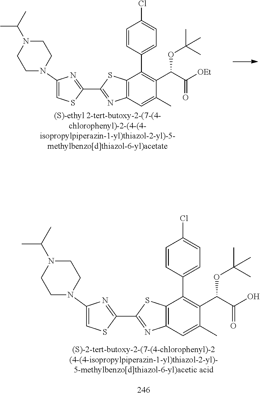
C1(C2=NC(N3CCN(C(C)C)CC3)=CS2)=NC2=C(S1)C(C1=CC=C(Cl)C=C1)=C(C(C(=O)O)OC(C)(C)C)C(C)=C2.C1(C2=NC(N3CCN(C(C)C)CC3)=CS2)=NC2=C(S1)C(C1=CC=C(Cl)C=C1)=C(C(C(=O)[OEt])OC(C)(C)C)C(C)=C2
